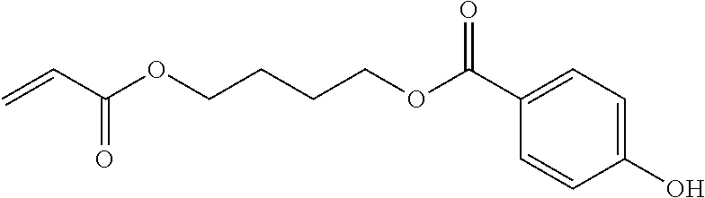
C(C1=CC=C(O)C=C1)(OCCCCOC(C=C)=O)=O
